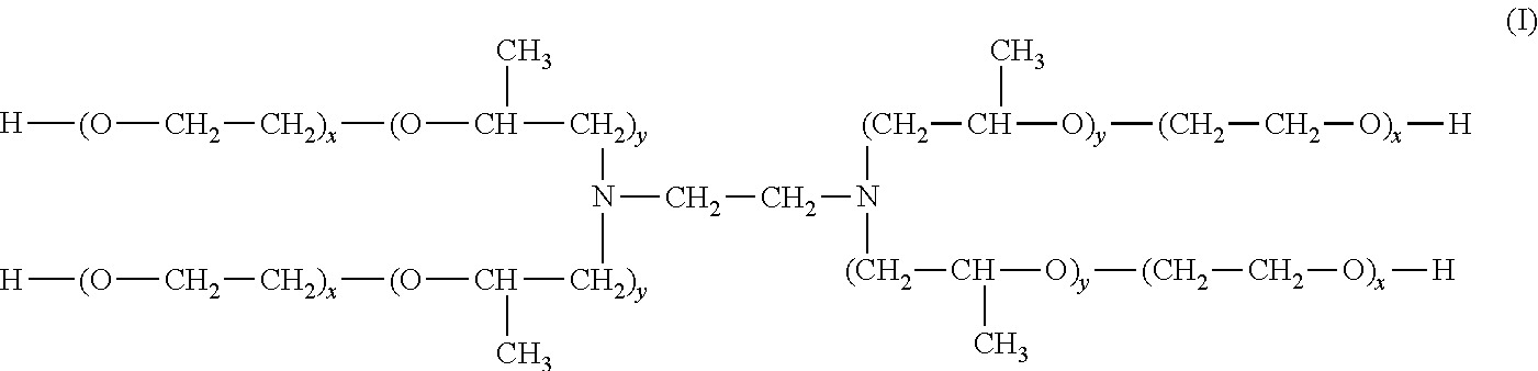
[H][(O]C[CH2)x][(O]C([CH2)y]N(CCN([(CH2]C(C)[O)y][(CH2]C[O)x][H])[(CH2]C([O)y][(CH2]C[O)x][H])C)[CH2)y]C([(O][CH2)x]C[(O][H])C)C
